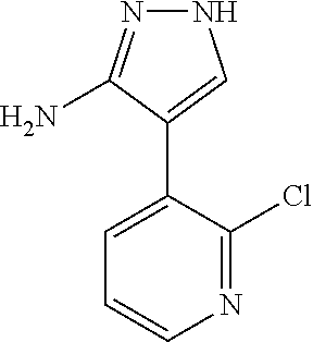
N1=C(Cl)C(C2=CNN=C2N)=CC=C1
